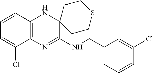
C12=C(N=C(NCC3=CC=CC(Cl)=C3)C3(N1)CCSCC3)C(Cl)=CC=C2
